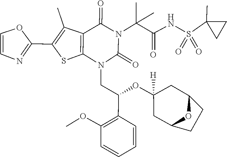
C1=CC=CC(C(CN2C(=O)N(C(C(=O)NS(C3(C)CC3)(=O)=O)(C)C)C(=O)C3=C2SC(C2=NC=CO2)=C3C)OC2([H])CC3CCC(C2)O3)=C1OC
